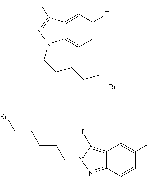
C12=CC=C(F)C=C1C(I)=NN2CCCCCBr.C12=C(I)N(CCCCCBr)N=C1C=CC(F)=C2
